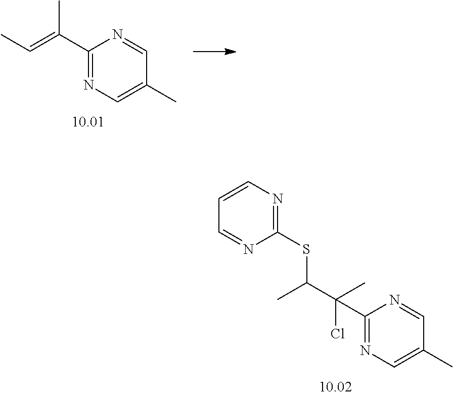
C1(SC(C(C)(Cl)C2=NC=C(C)C=N2)C)=NC=CC=N1.C1(C(=CC)C)=NC=C(C)C=N1
